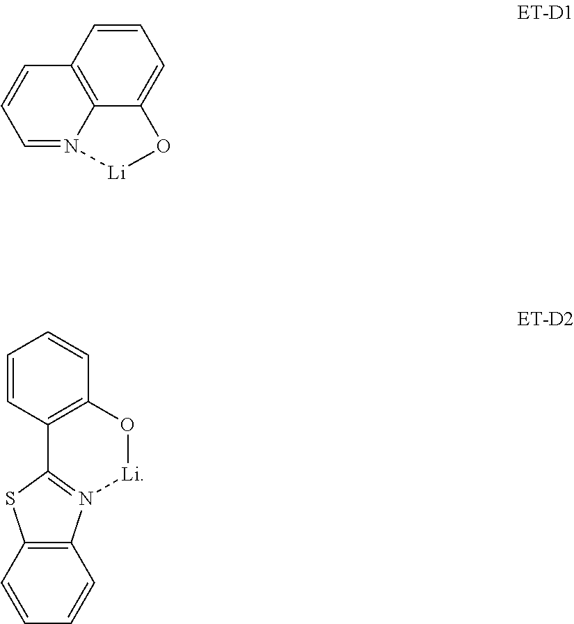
C12=C3C=CC=C1O[Li]N2=CC=C3.C1=CC2=C(C=C1)O[Li]N1=C2SC2=C1C=CC=C2
